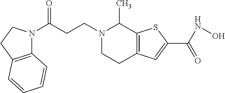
N1(CCC(N2C3=C(CC2)C=CC=C3)=O)CCC2=C(C1C)SC(C(NO)=O)=C2
